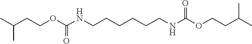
C(C(C)C)COC(NCCCCCCNC(OCCC(C)C)=O)=O
